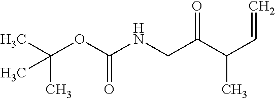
C(=O)(NCC(C(C=C)C)=O)OC(C)(C)C
